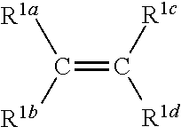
C(=C([R1d])[R1c])([R1b])[R1a]
